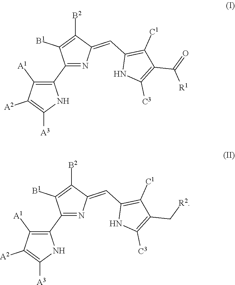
C1(C2=C([A1])C([A2])=C([A3])N2)=NC(=CC2=C([C1])C(C(=O)[R1])=C([C3])N2)C([B2])=C1[B1].C1(C2=C([A1])C([A2])=C([A3])N2)=NC(=CC2=C([C1])C(C[R2])=C([C3])N2)C([B2])=C1[B1]
